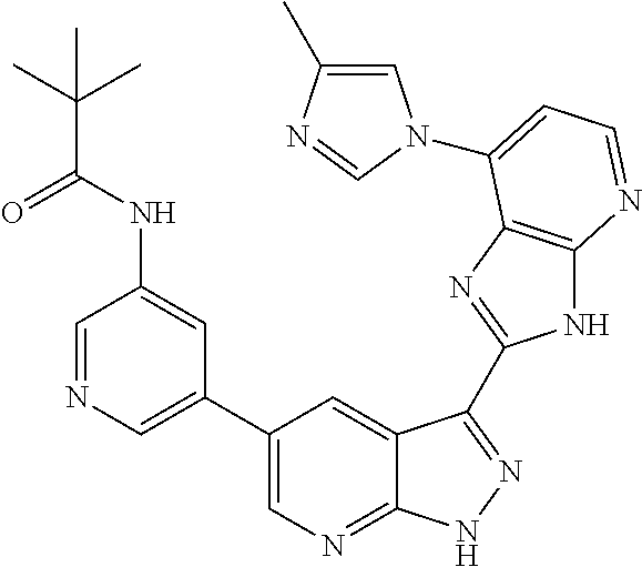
C1=NC=C(C2=CN=C3C(=C2)C(C2=NC4=C(N2)N=CC=C4N2C=C(C)N=C2)=NN3)C=C1NC(C(C)(C)C)=O
